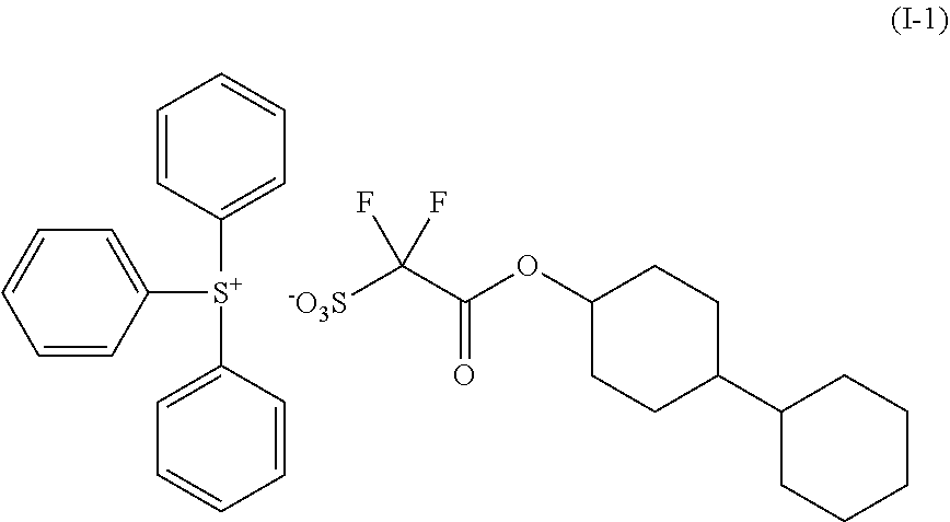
C1=CC([S+](C2=CC=CC=C2)C2=CC=CC=C2)=CC=C1.[-O3S]C(C(OC1CCC(C2CCCCC2)CC1)=O)(F)F
